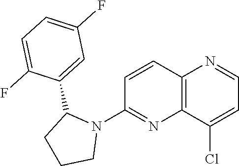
C1=CC2=C(N=C1N1C(C3=CC(F)=CC=C3F)CCC1)C(Cl)=CC=N2
